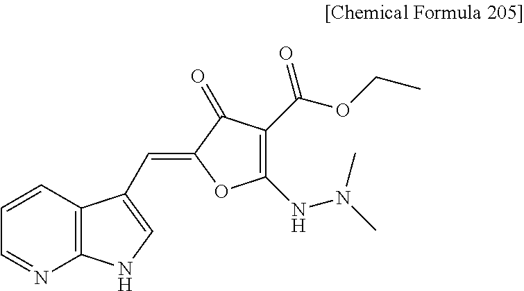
C1=CC2=C(N=C1)NC=C2C=C1OC(NN(C)C)=C(C(=O)OCC)C1=O
